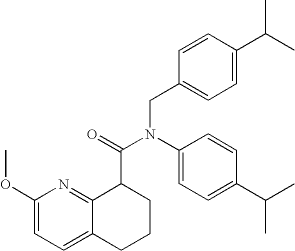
C1(OC)=CC=C2C(=N1)C(C(=O)N(C1=CC=C(C(C)C)C=C1)CC1=CC=C(C(C)C)C=C1)CCC2
